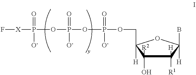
C1([R1])([H])C([R2])(O)C(COP(OP(OP([X]F)(=O)[O-])(=O)[O-])(=O)[O-])([H])OC1(B)[H]
